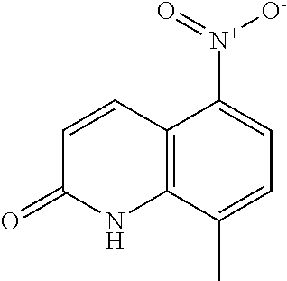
C12=C(C(C)=CC=C1[N+]([O-])=O)NC(=O)C=C2
